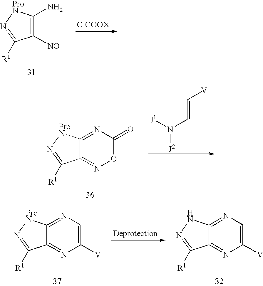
C1([NO])=C(N)[ProN]N=C1[R1].C12=NOC(=O)N=C1[ProN]N=C2[R1].N([J2])([J1])C=C[V].C12=NC([V])=CN=C1NN=C2[R1].C12=NC([V])=CN=C1[ProN]N=C2[R1]
